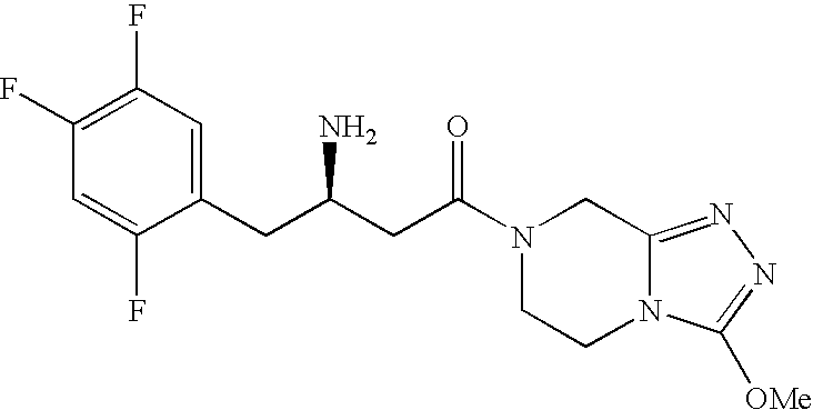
C1(CC(CC(N2CCN3C(=NN=C3[OMe])C2)=O)N)=CC(F)=C(F)C=C1F
